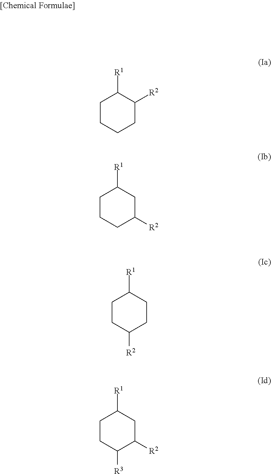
C1CCCC([R2])C1[R1].C1CCC([R2])CC1[R1].C1CC([R2])CCC1[R1].C1CC([R3])C([R2])CC1[R1]
